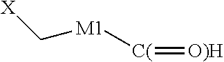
[X]C[M1][C(]=[O)H]
